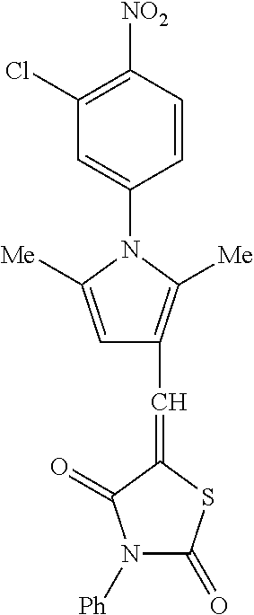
[Ph]N1C(=O)SC(=CC2=C([Me])N(C3=CC(Cl)=C([NO2])C=C3)C([Me])=C2)C1=O
